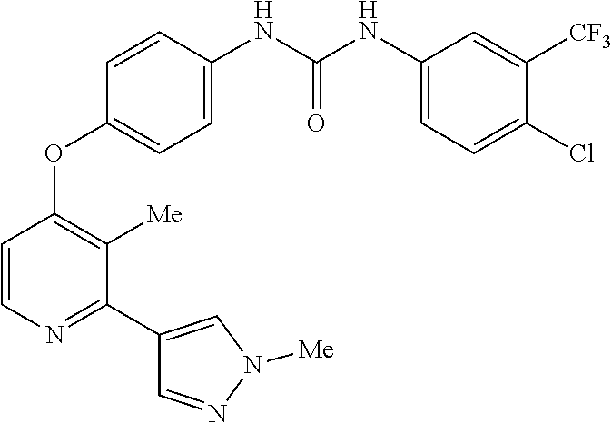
C1=CN=C(C2=CN([Me])N=C2)C([Me])=C1OC1=CC=C(NC(NC2=CC=C(Cl)C([CF3])=C2)=O)C=C1
